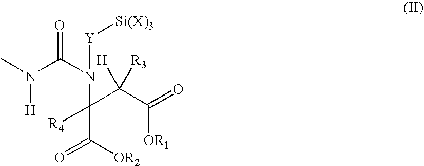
C(C([OR2])=O)(C(C([OR1])=O)([H])[R3])([R4])N([Y][Si(X)3])C(N(C)[H])=O
